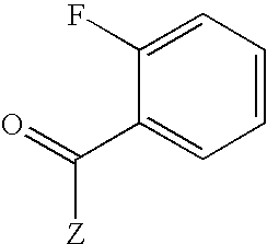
O=C(C1=CC=CC=C1F)[Z]
